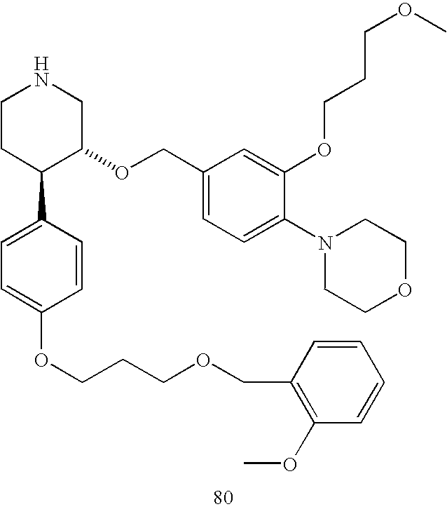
C1CC(C2=CC=C(OCCCOCC3=C(OC)C=CC=C3)C=C2)C(OCC2=CC=C(N3CCOCC3)C(OCCCOC)=C2)CN1
